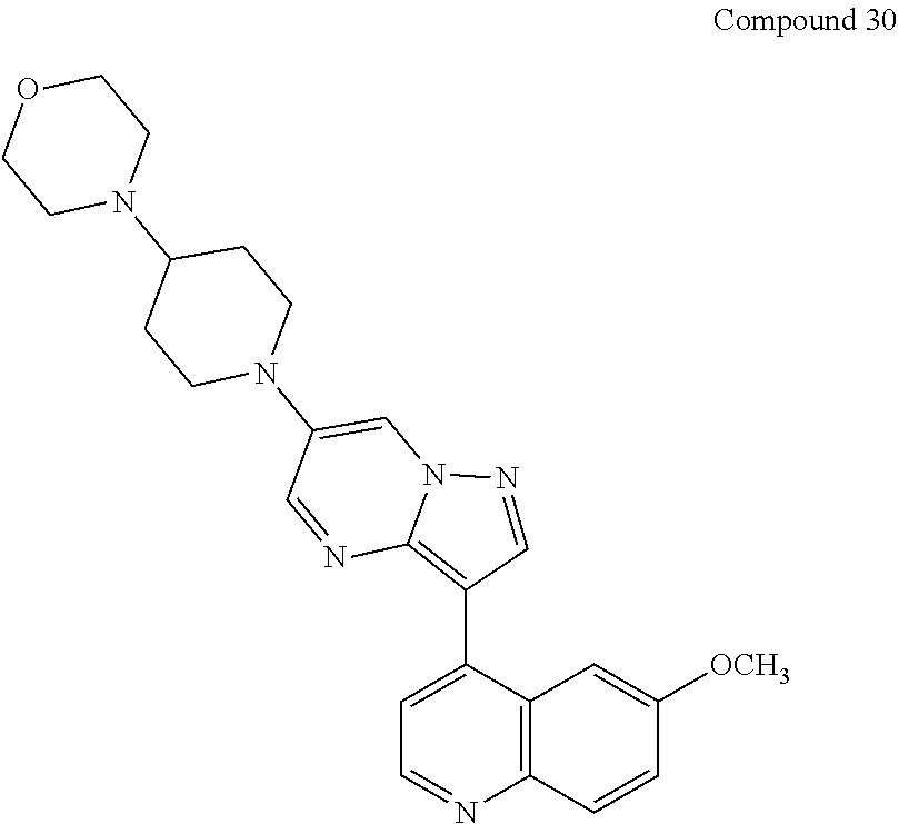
O1CCN(C2CCN(C3=CN4C(=C(C5=CC=NC6=C5C=C([OCH3])C=C6)C=N4)N=C3)CC2)CC1
